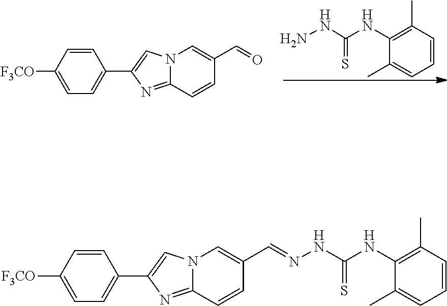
C12=NC(C3=CC=C([F3CO])C=C3)=CN1C=C(C=O)C=C2.C1=CC(C)=C(NC(NN)=S)C(C)=C1.C12=NC(C3=CC=C([F3CO])C=C3)=CN1C=C(C=NNC(NC1=C(C)C=CC=C1C)=S)C=C2
